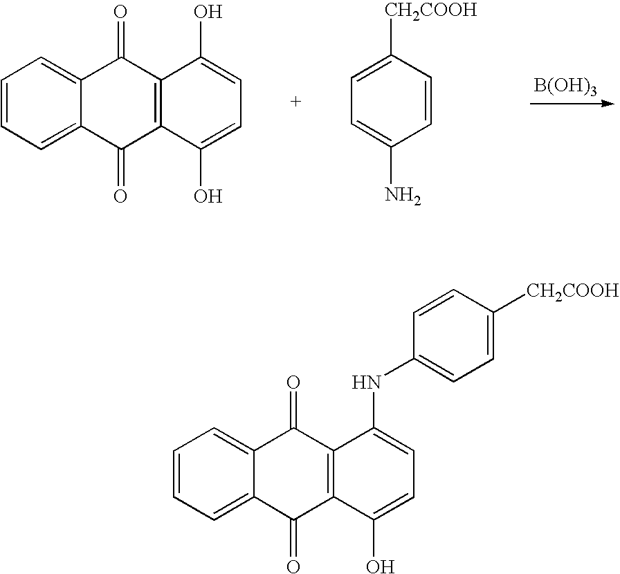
[B(OH)3].C1=CC=C2C(=C1)C(=O)C1=C(C2=O)C(O)=CC=C1O.C1=C([CH2COOH])C=CC(N)=C1.C1=CC=C2C(=C1)C(=O)C1=C(C2=O)C(O)=CC=C1NC1=CC=C([CH2COOH])C=C1
